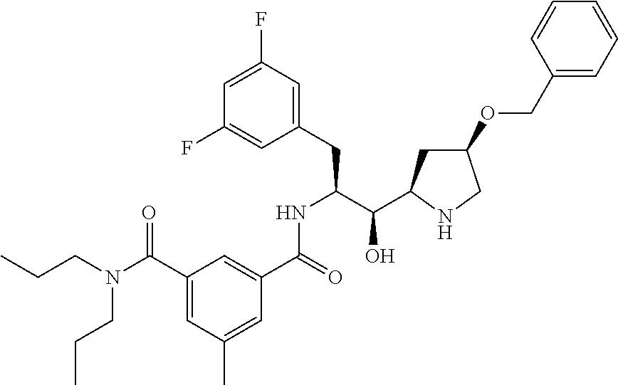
C1(C(N(CCC)CCC)=O)=CC(C)=CC(C(NC(C(O)C2CC(OCC3=CC=CC=C3)CN2)CC2=CC(F)=CC(F)=C2)=O)=C1
